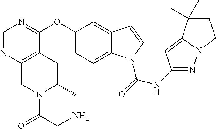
O(C1=CC=C2C(=C1)C=CN2C(=O)NC1=NN2C(=C1)C(C)(C)CC2)C1=NC=NC2=C1CC(C)N(C(=O)CN)C2
